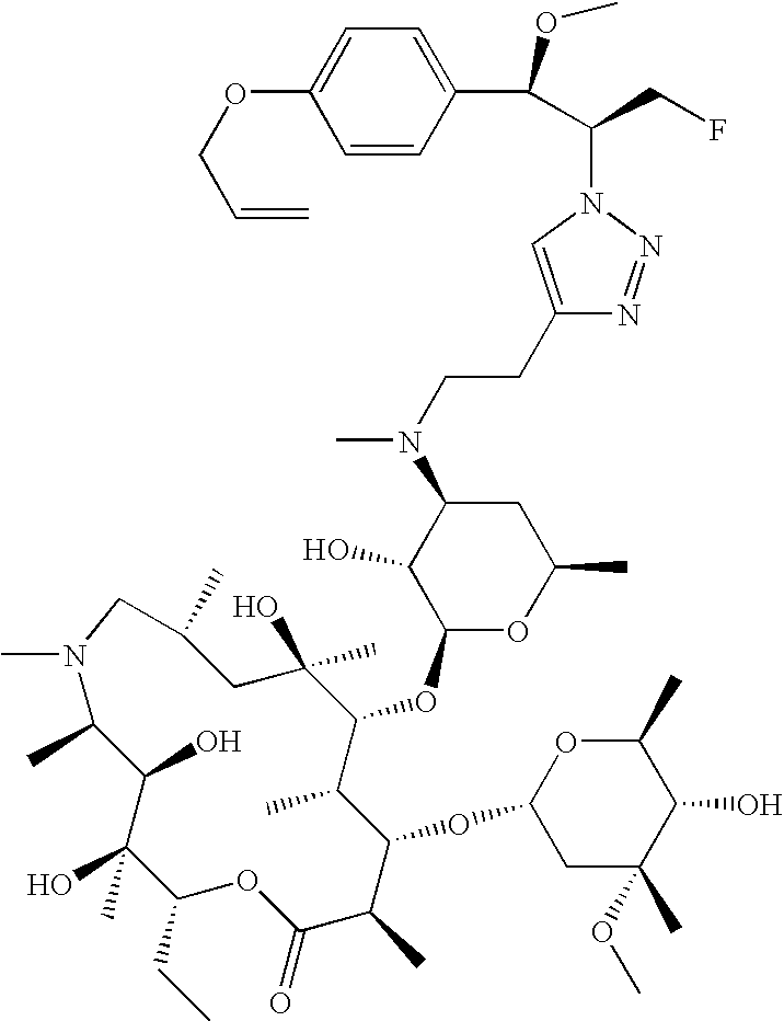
C1(C)C(O)C(O)(C)C(CC)OC(=O)C(C)C(OC2CC(C)(OC)C(O)C(C)O2)C(C)C(OC2OC(C)CC(N(CCC3=CN(C(C(C4=CC=C(OCC=C)C=C4)OC)CF)N=N3)C)C2O)C(O)(C)CC(C)CN1C
